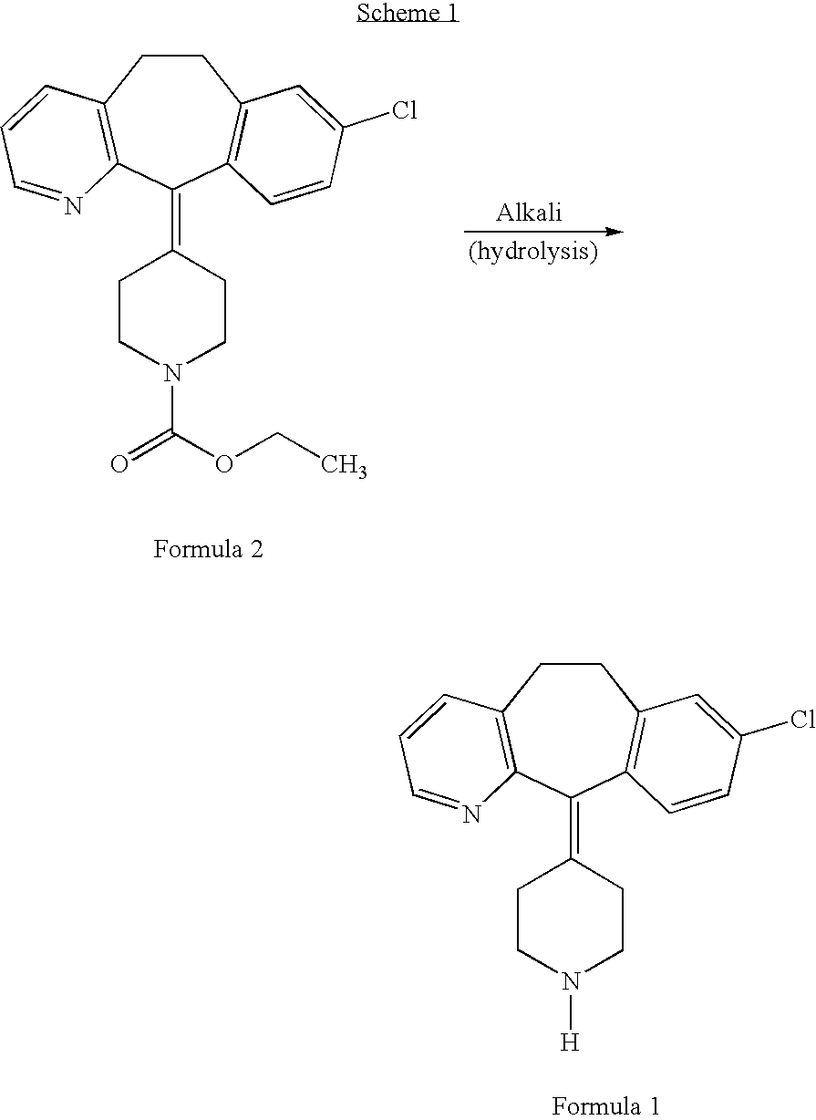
C1CC2=C(C(=C3CCN([H])CC3)C3=C1C=C(Cl)C=C3)N=CC=C2.C1CC2=C(C(=C3CCN(C(=O)OCC)CC3)C3=C1C=C(Cl)C=C3)N=CC=C2
